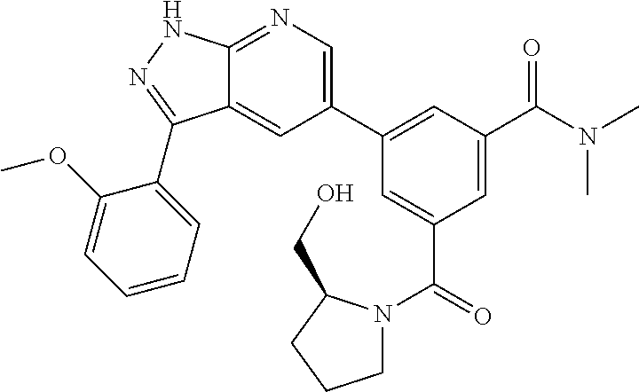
C12=CC(C3=CC(C(N(C)C)=O)=CC(C(=O)N4CCCC4CO)=C3)=CN=C1NN=C2C1=CC=CC=C1OC
